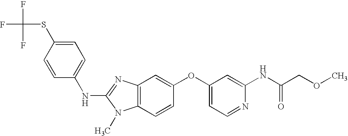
C1=C(SC(F)(F)F)C=CC(NC2=NC3=C(N2C)C=CC(OC2=CC=NC(NC(COC)=O)=C2)=C3)=C1
